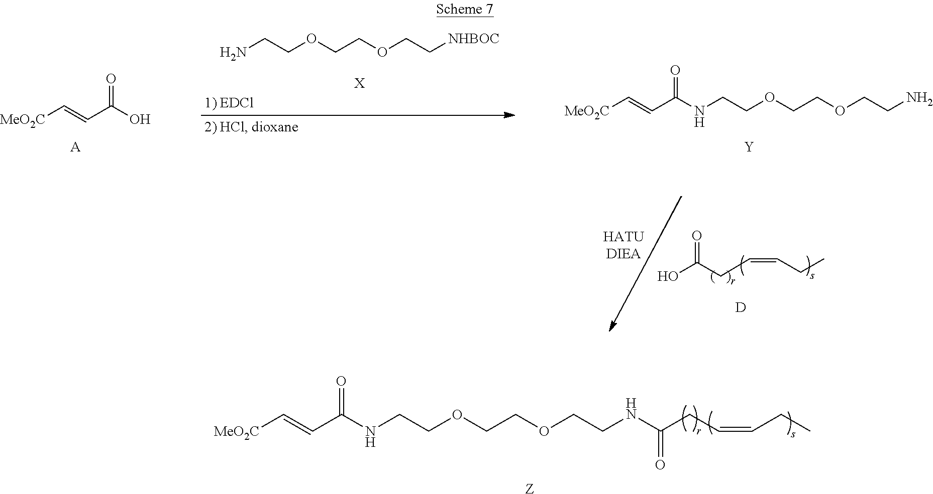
[MeO2C]C=CC(NCCOCCOCCNC(CC=CCC)=O)=O.[Z].NCCOCCOCC[NHBOC].[X].[MeO2C]C=CC(O)=O.[A].[MeO2C]C=CC(NCCOCCOCCN)=O.[Y].[D].OC(CC=CCC)=O
